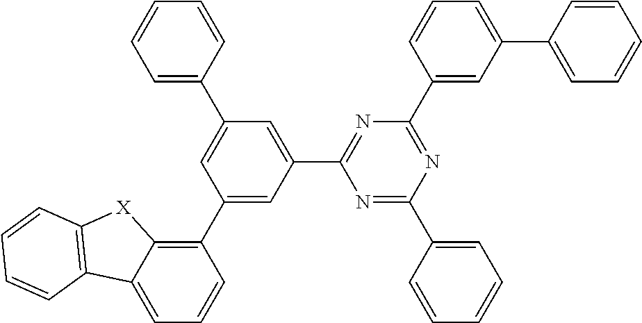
C1(C2=CC(C3=NC(C4=CC(C5=CC=CC=C5)=CC=C4)=NC(C4=CC=CC=C4)=N3)=CC(C3=CC=CC=C3)=C2)=C2C(=CC=C1)C1=C([X]2)C=CC=C1
